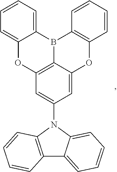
C12=CC=CC=C1B1C3=C(O2)C=C(N2C4=C(C5=CC=CC=C25)C=CC=C4)C=C3OC2=C1C=CC=C2
